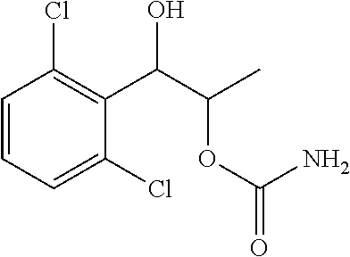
C1=CC(Cl)=C(C(C(C)OC(=O)N)O)C(Cl)=C1
